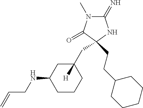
C1(=N)N(C)C(=O)C(CC2([H])CC(NCC=C)CCC2)(CCC2CCCCC2)N1
